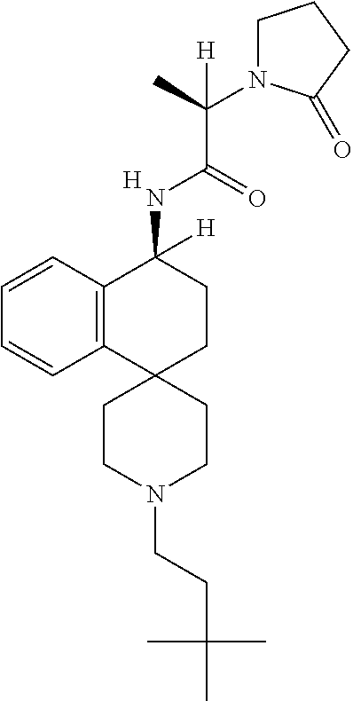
[H].C12=C(C=CC=C1)C(NC(C(C)(N1CCCC1=O)[H])=O)([H])CCC21CCN(CCC(C)(C)C)CC1
